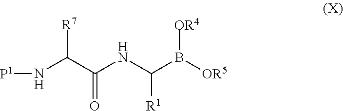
[R7]C(C(NC(B([OR5])[OR4])[R1])=O)N[P1]
